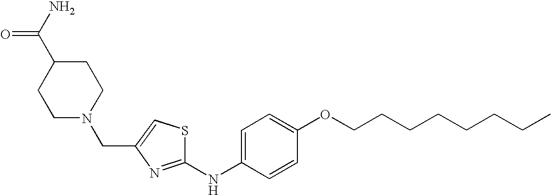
C1=C(NC2=NC(CN3CCC(C(N)=O)CC3)=CS2)C=CC(OCCCCCCCC)=C1
